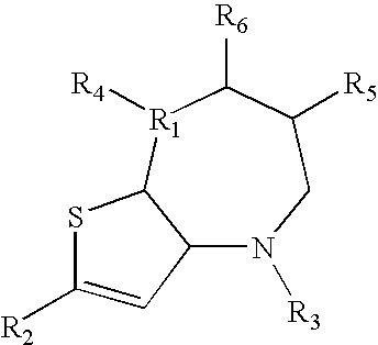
N1([R3])C2C([R1]([R4])C([R6])C([R5])C1)SC([R2])=C2
